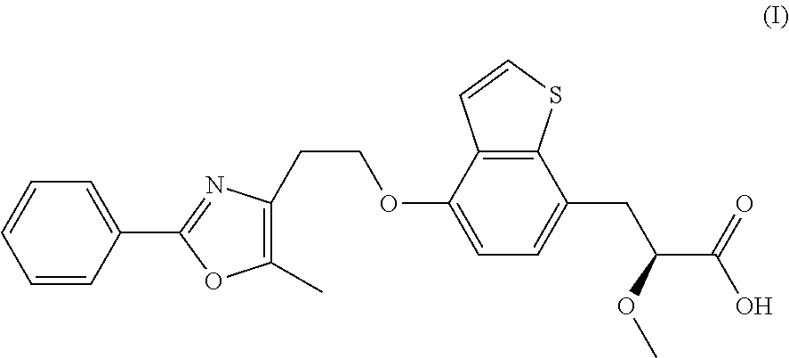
C1=CC(C2=NC(CCOC3=CC=C(CC(C(O)=O)OC)C4=C3C=CS4)=C(C)O2)=CC=C1
